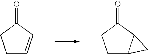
C1C=CC(=O)C1.C1C2C(C(=O)C1)C2
